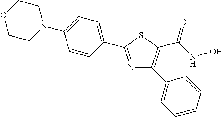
C1COCCN1C1=CC=C(C2=NC(C3=CC=CC=C3)=C(C(NO)=O)S2)C=C1
